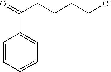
C1=CC=CC=C1C(=O)CCCCCl
